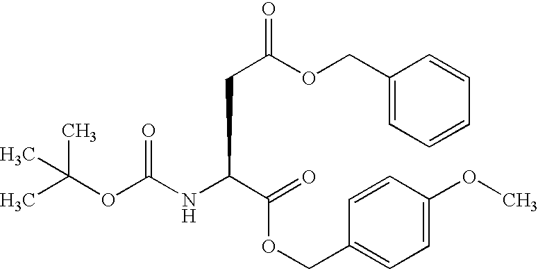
CC(OC(NC(C(OCC1=CC=C(OC)C=C1)=O)CC(OCC1=CC=CC=C1)=O)=O)(C)C
